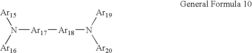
[Ar15]N([Ar16])[Ar17][Ar18]N([Ar19])[Ar20]
